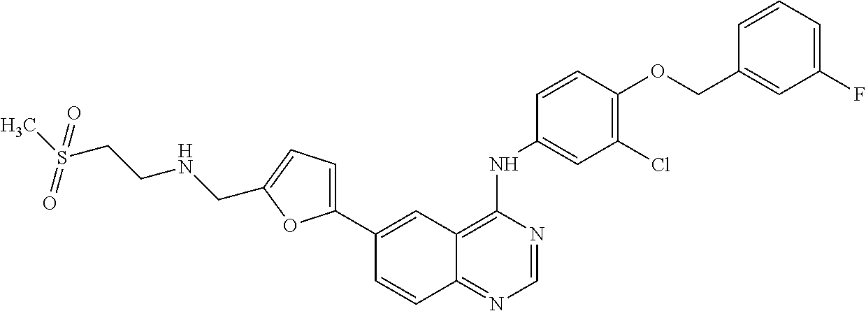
C1(C2=CC3=C(NC4=CC(Cl)=C(OCC5=CC(F)=CC=C5)C=C4)N=CN=C3C=C2)=CC=C(CNCCS(C)(=O)=O)O1
